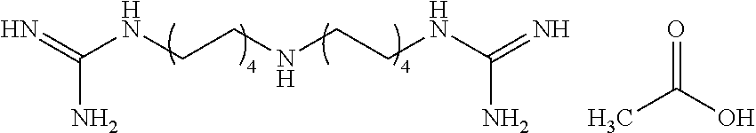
C(N)(=N)NCCNCCNC(=N)N.O=C(O)C
